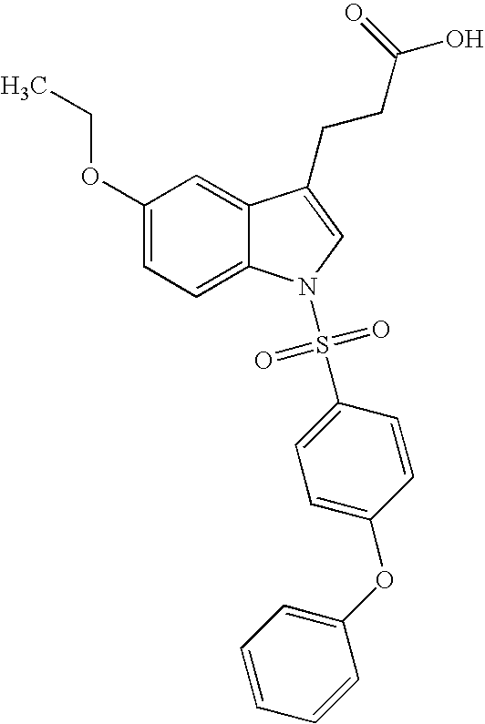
C12=CC(OCC)=CC=C1N(S(C1=CC=C(OC3=CC=CC=C3)C=C1)(=O)=O)C=C2CCC(=O)O
